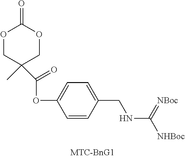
C1=CC(CNC([NHBoc])=[NBoc])=CC=C1OC(C1(C)COC(=O)OC1)=O
